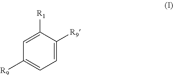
C1([R9])=CC=C([R9])C([R1])=C1
